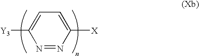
C1=C([X])N=NC([Y3])=C1
